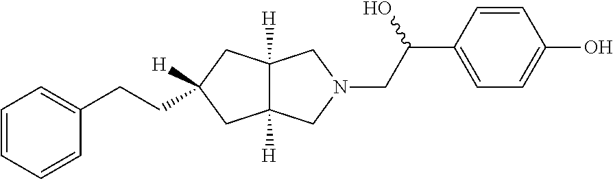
C1=CC=CC(CCC2([H])CC3([H])C([H])(C2)CN(CC(O)C2=CC=C(O)C=C2)C3)=C1
